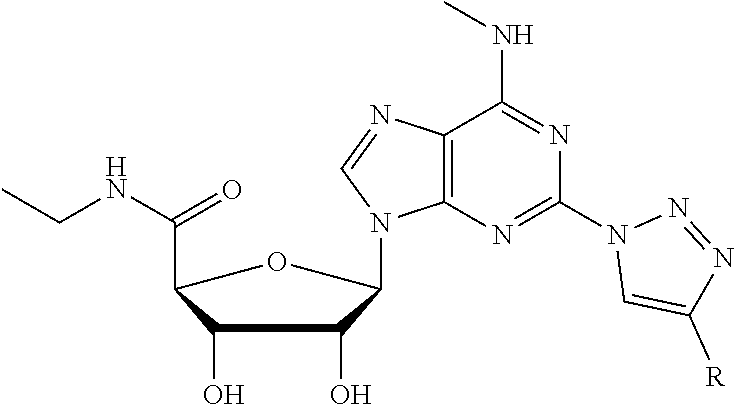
C1(O)C(C(NCC)=O)OC(N2C3=C(N=C2)C(NC)=NC(N2C=C([R])N=N2)=N3)C1O
